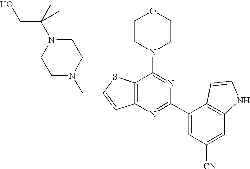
C12=C(N=C(C3=CC([CN])=CC4=C3C=CN4)N=C1N1CCOCC1)C=C(CN1CCN(C(C)(CO)C)CC1)S2
